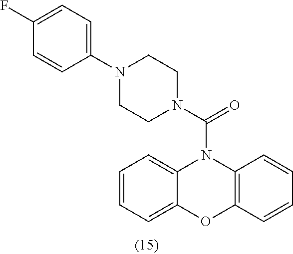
C1=CC=C2C(=C1)N(C(N1CCN(C3=CC=C(F)C=C3)CC1)=O)C1=C(O2)C=CC=C1
